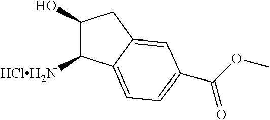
C1(O)C([HClH2N])C2=CC=C(C(OC)=O)C=C2C1
